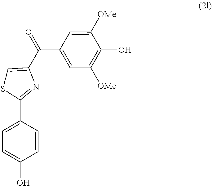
C1([OMe])=CC(C(C2=CSC(C3=CC=C(O)C=C3)=N2)=O)=CC([OMe])=C1O
